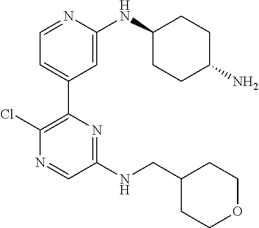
C1=NC(NC2CCC(N)CC2)=CC(C2=C(Cl)N=CC(NCC3CCOCC3)=N2)=C1
